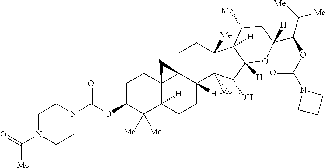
C1C23C4(C([H])(CCC2([H])C2([Me])C([Me])(C1)C1([H])C([Me])CC(C(OC(N5CCC5)=O)C([Me])[Me])([H])OC1([H])C2O)C([Me])([Me])C(OC(=O)N1CCN(C(=O)[Me])CC1)CC4)C3
